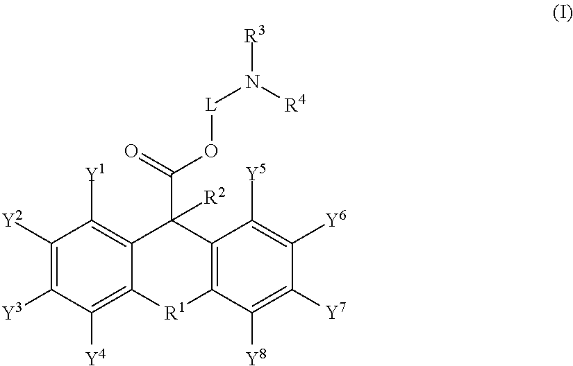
C12=C([Y1])C([Y2])=C([Y3])C([Y4])=C1[R1]C1=C(C2(C(=O)O[L]N([R3])[R4])[R2])C([Y5])=C([Y6])C([Y7])=C1[Y8]
